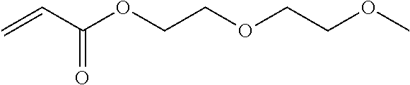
C(COC)OCCOC(C=C)=O
